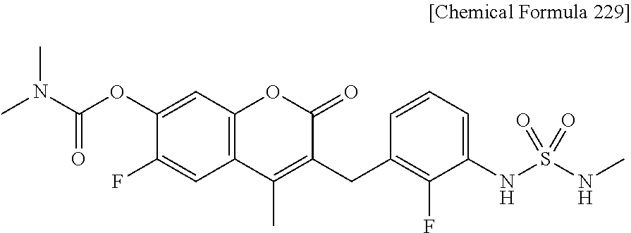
O=C(OC1=CC2=C(C=C1F)C(C)=C(CC1=C(F)C(NS(NC)(=O)=O)=CC=C1)C(=O)O2)N(C)C
